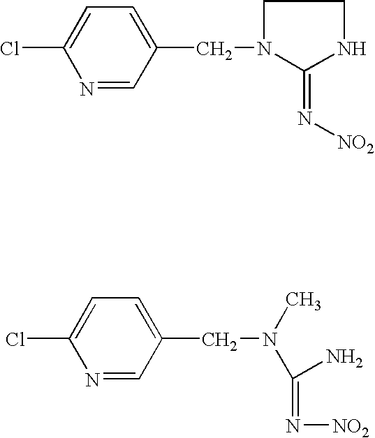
N1=CC(CN2CCNC2=N[NO2])=CC=C1Cl.N1=CC(CN(C)C(=N[NO2])N)=CC=C1Cl
